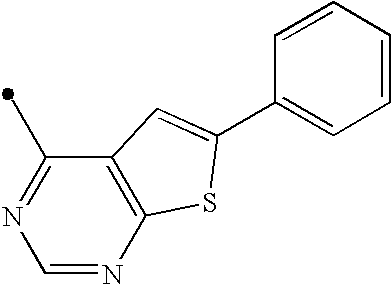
C1(C)=NC=NC2=C1C=C(C1=CC=CC=C1)S2
